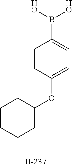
C1(OC2=CC=C(B([HO])[HO])C=C2)CCCCC1
